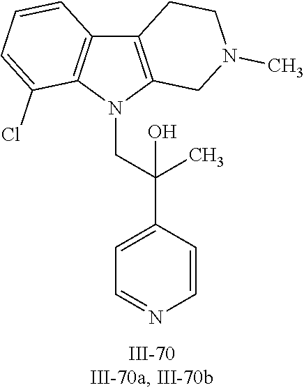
N1(CC(C2=CC=NC=C2)(C)O)C2=C(C3=C1C(Cl)=CC=C3)CCN(C)C2
